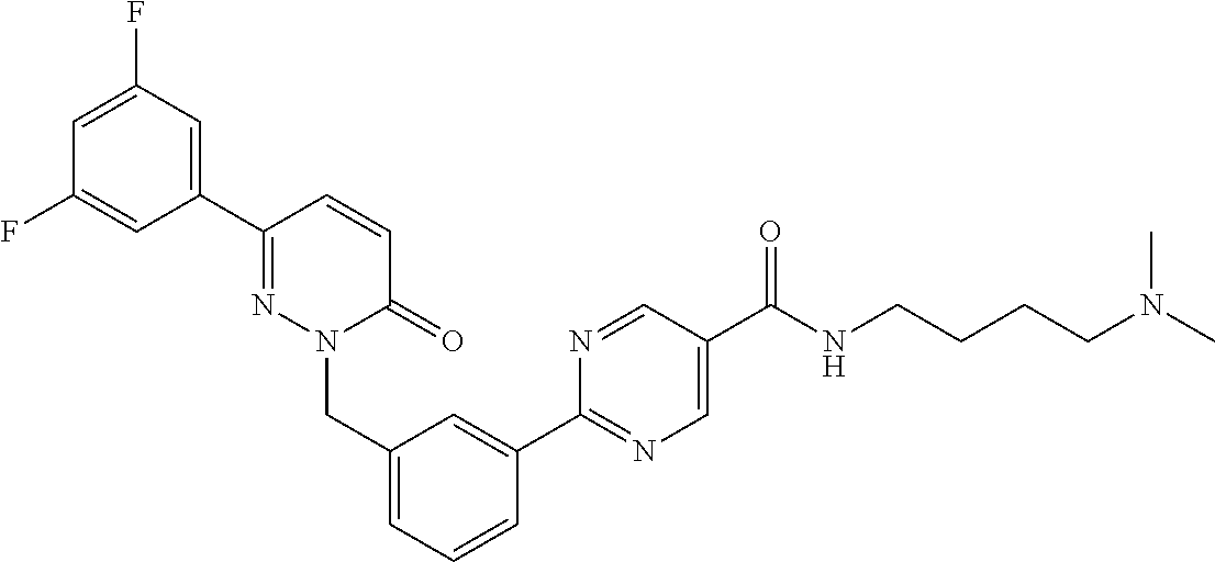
C1=C(C2=NC=C(C(NCCCCN(C)C)=O)C=N2)C=CC=C1CN1N=C(C2=CC(F)=CC(F)=C2)C=CC1=O
